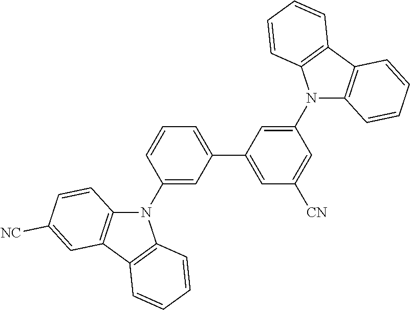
C1(N2C3=C(C4=C2C=CC=C4)C=C([NC])C=C3)=CC(C2=CC([CN])=CC(N3C4=C(C5=C3C=CC=C5)C=CC=C4)=C2)=CC=C1
